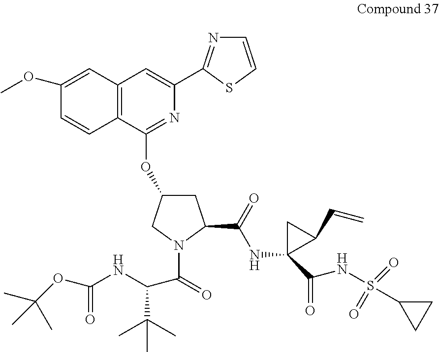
C12=C(C(OC3CC(C(=O)NC4(C(NS(C5CC5)(=O)=O)=O)C(C=C)C4)N(C(C(NC(=O)OC(C)(C)C)C(C)(C)C)=O)C3)=NC(C3=NC=CS3)=C1)C=CC(OC)=C2
